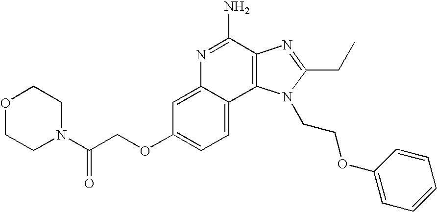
C1=C2C(=CC=C1OCC(N1CCOCC1)=O)C1=C(C(N)=N2)N=C(CC)N1CCOC1=CC=CC=C1
